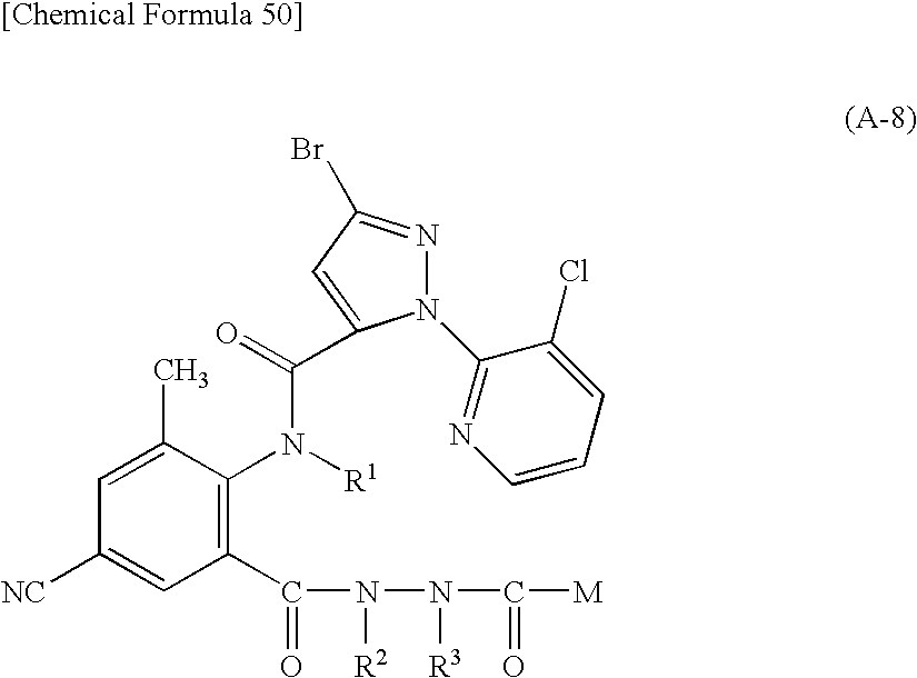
C1(C(=O)N([R2])N([R3])C(=O)[M])=C(N([R1])C(=O)C2=CC(Br)=NN2C2=NC=CC=C2Cl)C(C)=CC([NC])=C1
